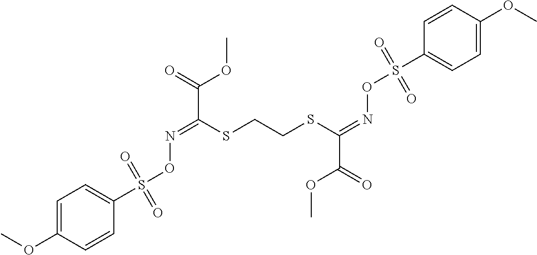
C1(S(ON=C(C(OC)=O)SCCSC(=NOS(C2=CC=C(OC)C=C2)(=O)=O)C(=O)OC)(=O)=O)=CC=C(OC)C=C1
